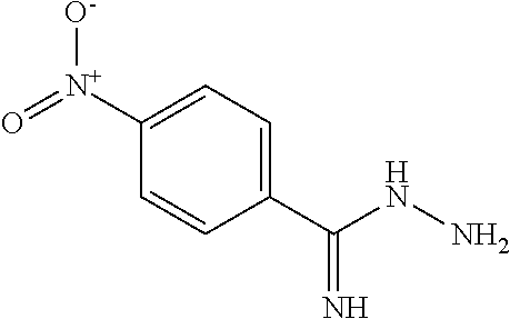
C1(C(=N)NN)=CC=C([N+](=O)[O-])C=C1
